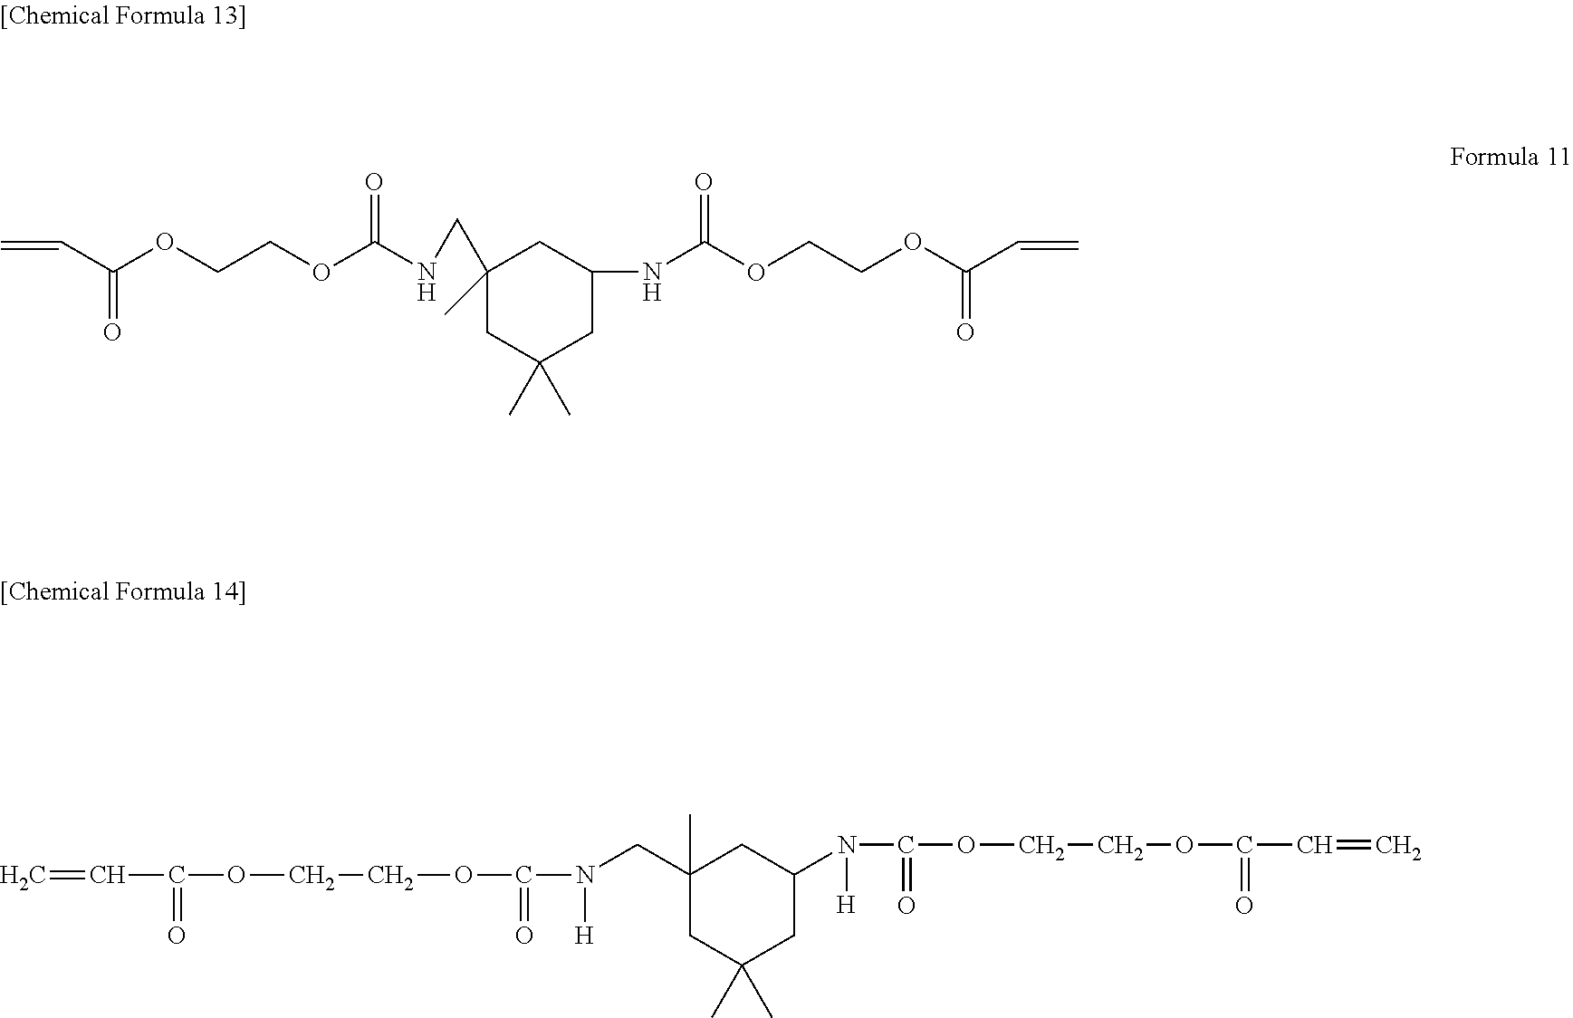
C=CC(OCCOC(NCC1(C)CC(C)(C)CC(NC(OCCOC(C=C)=O)=O)C1)=O)=O.C=CC(=O)OCCOC(=O)N([H])CC1(C)CC(C)(C)CC(N([H])C(=O)OCCOC(=O)C=C)C1
